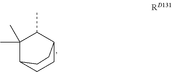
C1(C)(C)C2CCC(C1C)CC2
